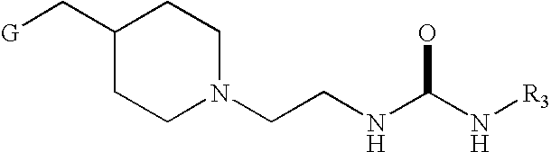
C1(C[G])CCN(CCNC(N[R3])O)CC1
